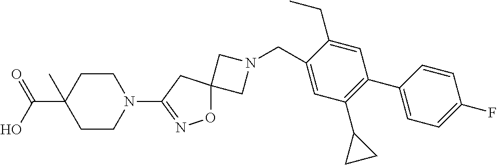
C1N(CC2=CC(C3CC3)=C(C3=CC=C(F)C=C3)C=C2CC)CC12ON=C(N1CCC(C(=O)O)(C)CC1)C2
